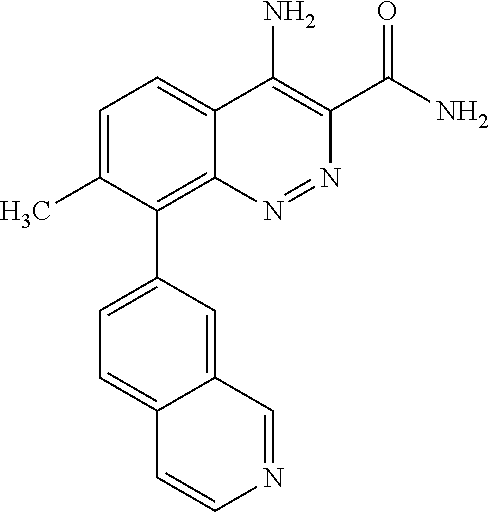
C1=C(C)C(C2=CC=C3C(=C2)C=NC=C3)=C2C(=C1)C(N)=C(C(N)=O)N=N2
